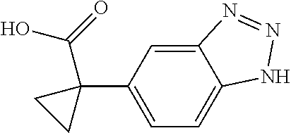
C1=C(C2(C(O)=O)CC2)C=C2C(=C1)NN=N2
